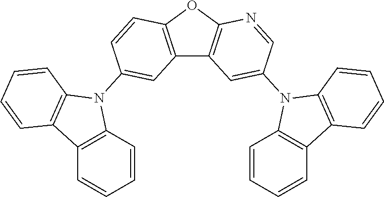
C1=NC2=C(C3=C(C=CC(N4C5=C(C6=C4C=CC=C6)C=CC=C5)=C3)O2)C=C1N1C2=C(C=CC=C2)C2=C1C=CC=C2
